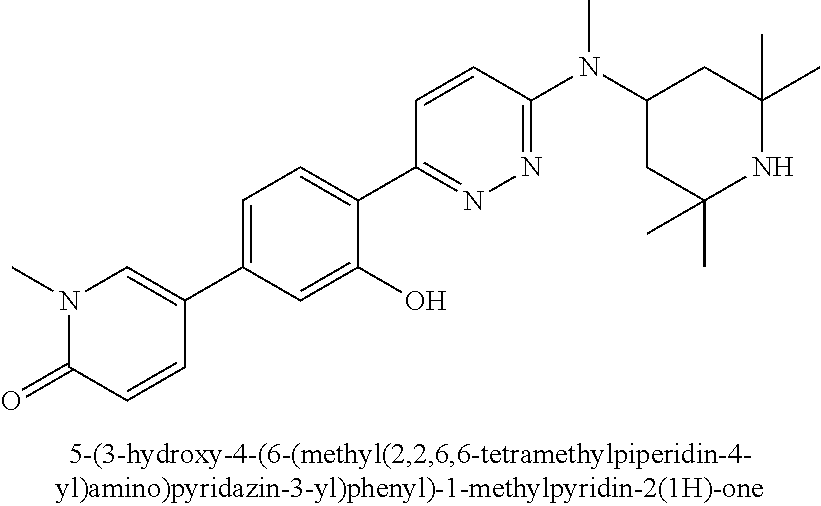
N1(C)C(=O)C=CC(C2=CC=C(C3=NN=C(N(C4CC(C)(C)NC(C)(C)C4)C)C=C3)C(O)=C2)=C1
